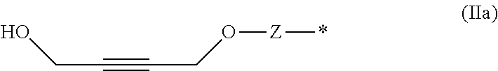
OCC#CCO[Z]*
